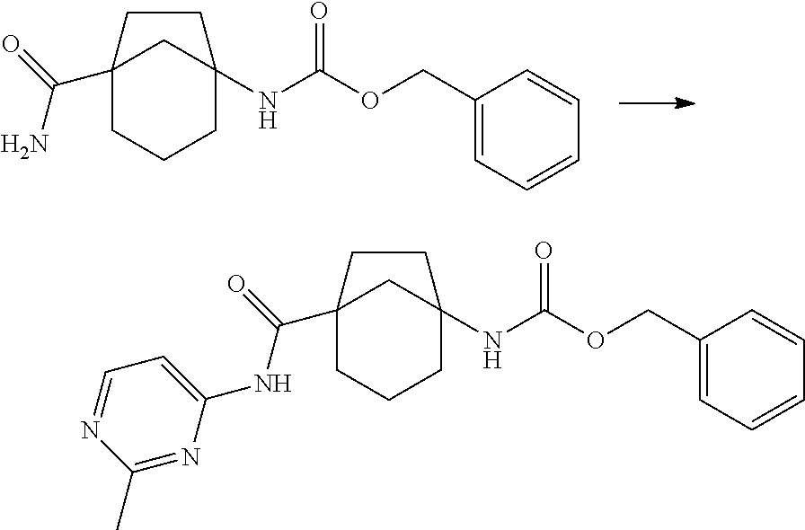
C12(C(=O)N)CCCC(NC(OCC3=CC=CC=C3)=O)(C1)CC2.C12(C(=O)NC3=CC=NC(C)=N3)CCCC(NC(OCC3=CC=CC=C3)=O)(C1)CC2
